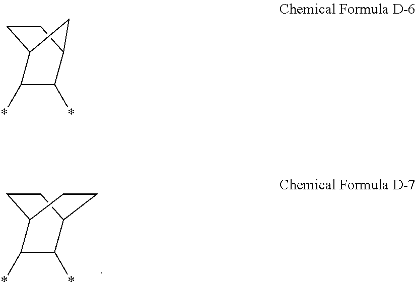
C1C2CCC(C(*)C2*)C1.C12CCC(C1)C(*)C2*
